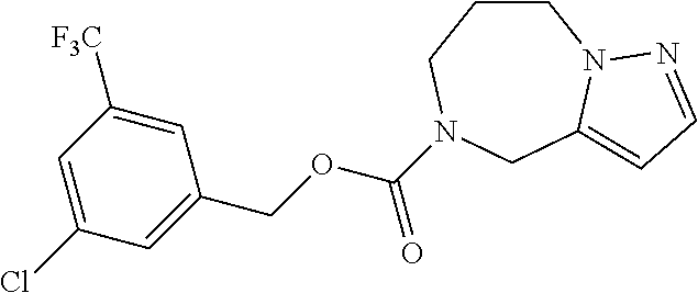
C1=C(Cl)C=C(COC(N2CCCN3C(=CC=N3)C2)=O)C=C1[F3C]
